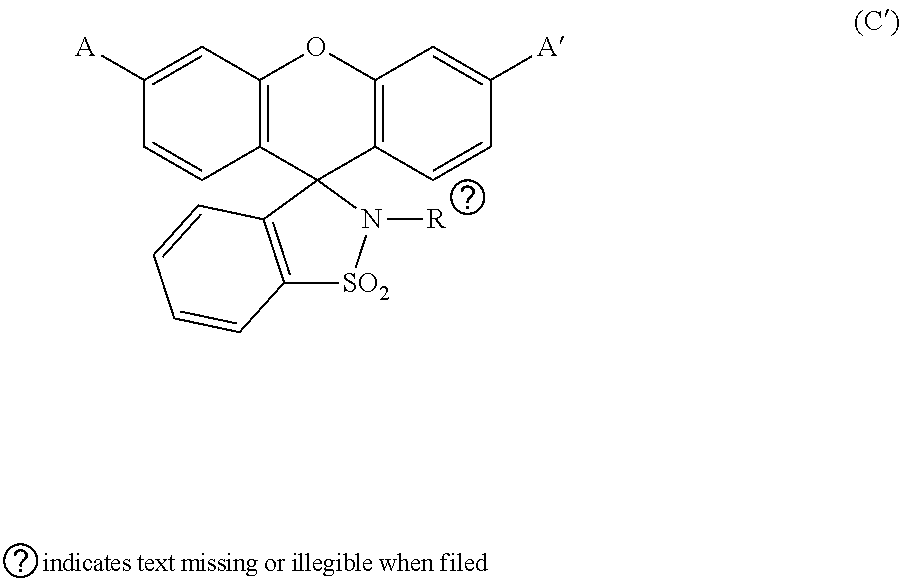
C1([A])=CC2=C(C=C1)C1(C3=C(O2)C=C([A])C=C3)N([R])[SO2]C2=C1C=CC=C2
